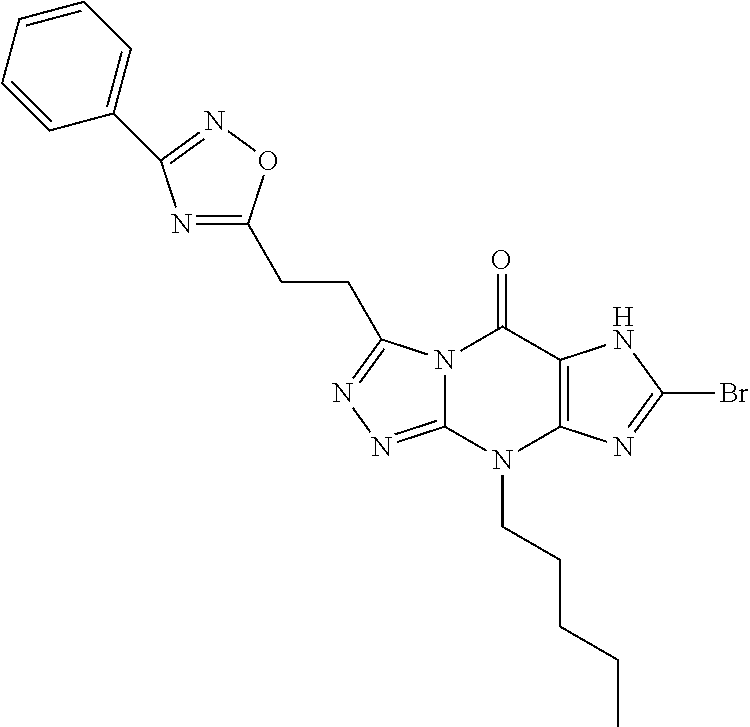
N12C(=NN=C1CCC1=NC(C3=CC=CC=C3)=NO1)N(CCCCC)C1=C(C2=O)NC(Br)=N1
